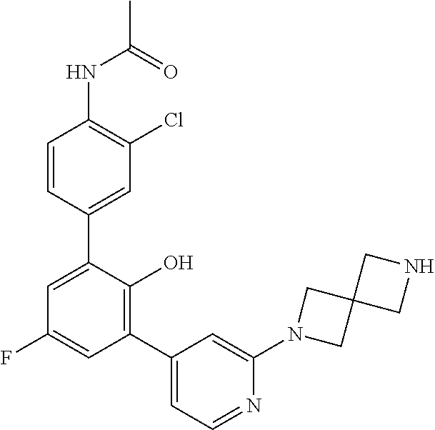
C1(NC(C)=O)=C(Cl)C=C(C2=CC(F)=CC(C3=CC=NC(N4CC5(C4)CNC5)=C3)=C2O)C=C1
